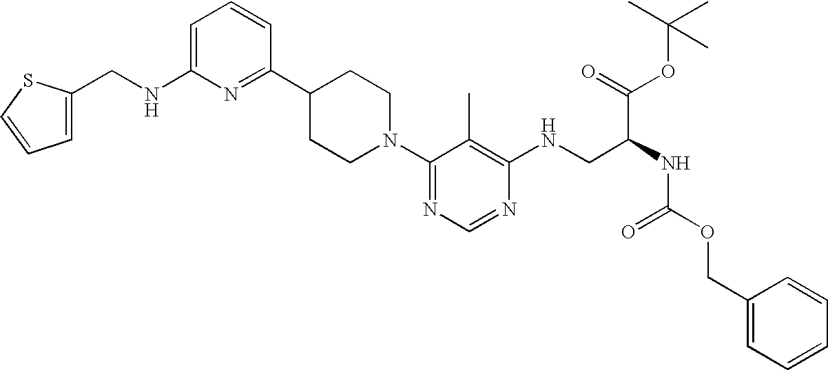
C1=C(NCC2=CC=CS2)N=C(C2CCN(C3=NC=NC(NCC(NC(OCC4=CC=CC=C4)=O)C(OC(C)(C)C)=O)=C3C)CC2)C=C1
